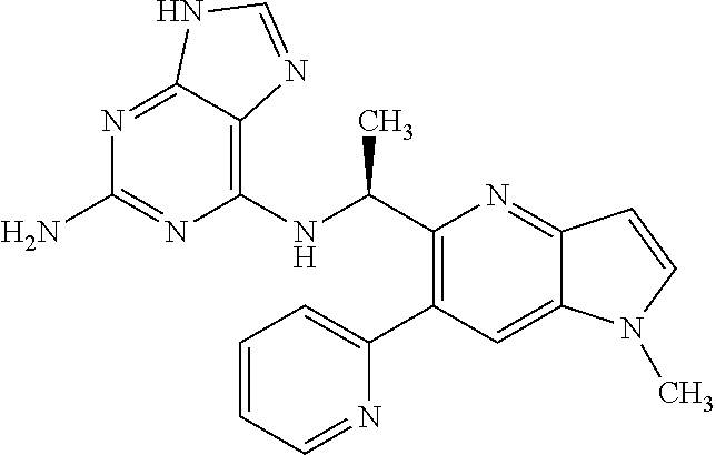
N1=C2C(=C(NC(C3=C(C4=CC=CC=N4)C=C4C(=N3)C=CN4C)C)N=C1N)N=CN2
